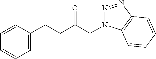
C1=C(CCC(CN2N=NC3=C2C=CC=C3)=O)C=CC=C1
